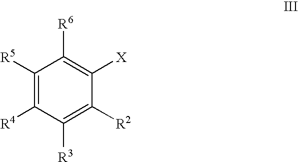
C1([R5])=C([R4])C([R3])=C([R2])C([X])=C1[R6]
